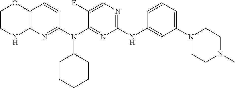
C1(NC2=CC(N3CCN(C)CC3)=CC=C2)=NC=C(F)C(N(C2=NC3=C(C=C2)OCCN3)C2CCCCC2)=N1
